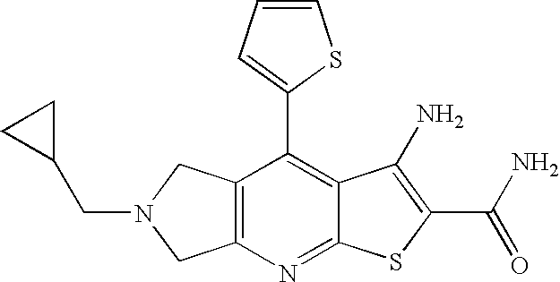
C12=C(CN(CC3CC3)C1)C(C1=CC=CS1)=C1C(=N2)SC(C(N)=O)=C1N
